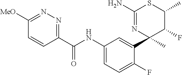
C1(C(NC2=CC=C(F)C(C3(C)C(F)C(C)SC(N)=N3)=C2)=O)=NN=C([MeO])C=C1
